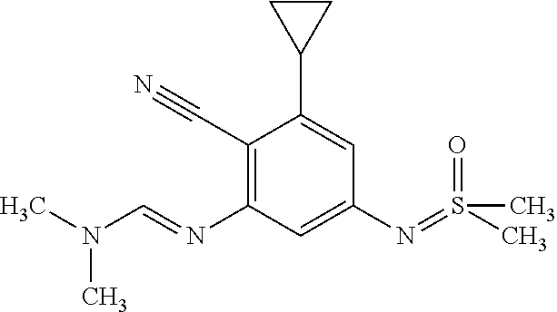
C1(C#N)=C(N=CN(C)C)C=C(N=S(C)(C)=O)C=C1C1CC1
